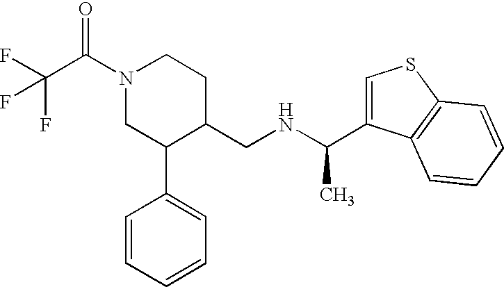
C(NCC1CCN(C(C(F)(F)F)=O)CC1C1=CC=CC=C1)(C)C1=CSC2=C1C=CC=C2
